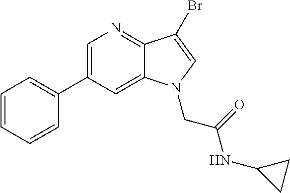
C1=CC=CC=C1C1=CN=C2C(=C1)N(CC(=O)NC1CC1)C=C2Br
